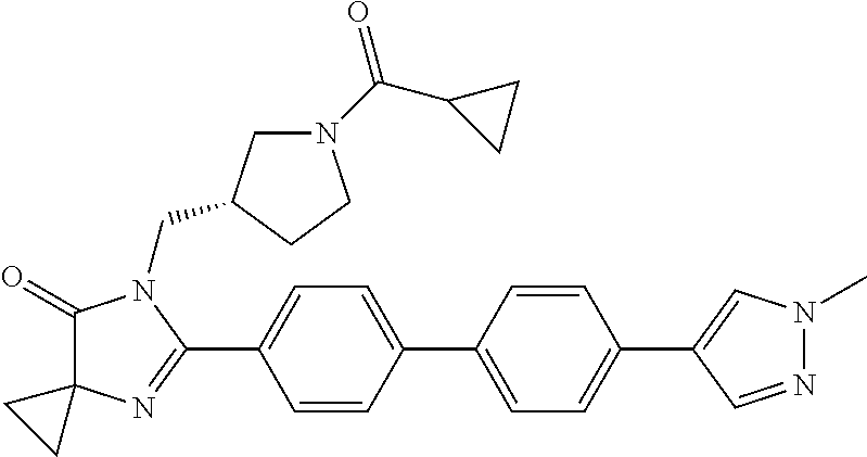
C1(=O)C2(N=C(C3=CC=C(C4=CC=C(C5=CN(C)N=C5)C=C4)C=C3)N1CC1CN(C(C3CC3)=O)CC1)CC2
